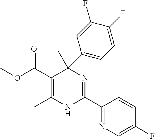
C(C1=C(C)NC(C2=NC=C(F)C=C2)=NC1(C)C1=CC=C(F)C(F)=C1)(=O)OC
